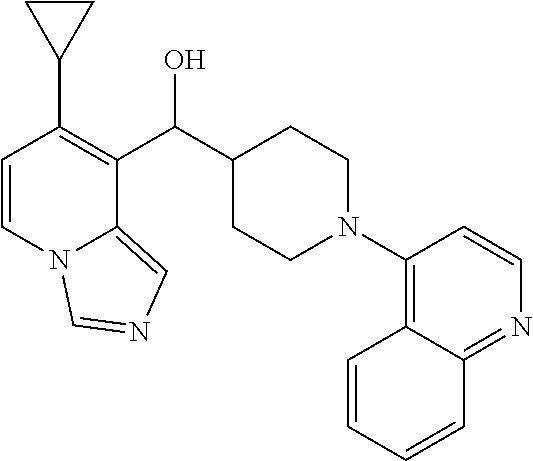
C1=CN2C(=CN=C2)C(C(C2CCN(C3=C4C(=NC=C3)C=CC=C4)CC2)O)=C1C1CC1
